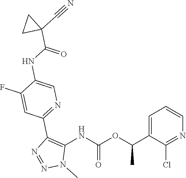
C1=C(C(OC(NC2=C(C3=NC=C(NC(C4(C#N)CC4)=O)C(F)=C3)N=NN2C)=O)C)C(Cl)=NC=C1
